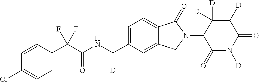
C1=CC(C(C(NC(C2=CC=C3C(=C2)CN(C2C(=O)N([D])C(=O)C([D])C2([D])[D])C3=O)[D])=O)(F)F)=CC=C1Cl
